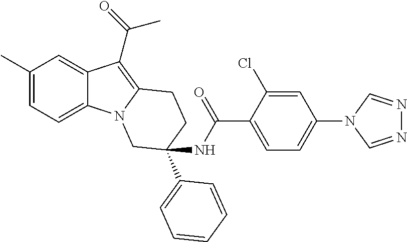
C1(C)=CC=C2C(=C1)C(C(=O)C)=C1N2CC(C2=CC=CC=C2)(NC(C2=CC=C(N3C=NN=C3)C=C2Cl)=O)CC1
